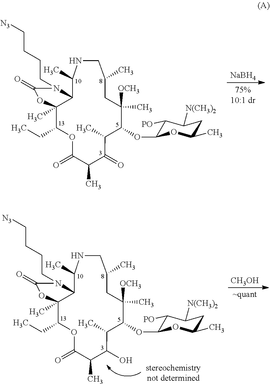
C1(OC2C([PO])C([N(CH3)2])CC(C)O2)C([OCH3])(C)CC(C)CNC(C)C2C(C)(C(CC)OC(=O)C(C)C(=O)C1C)OC(=O)N2CCCC[N3].[NaBH4].C1(OC2C([PO])C([N(CH3)2])CC(C)O2)C([OCH3])(C)CC(C)CNC(C)C2C(C)(C(CC)OC(=O)C(C)C(O)C1C)OC(=O)N2CCCC[N3].[CH3OH]
